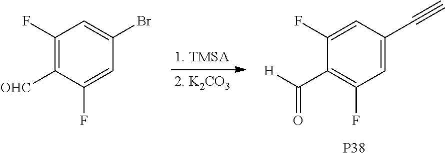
C1(F)=CC(C#C)=CC(F)=C1C([H])=O.[P38].C1(F)=C([OHC])C(F)=CC(Br)=C1
